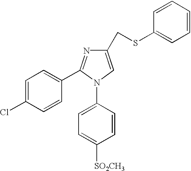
N1(C2=CC=C([SO2CH3])C=C2)C=C(CSC2=CC=CC=C2)N=C1C1=CC=C(Cl)C=C1
